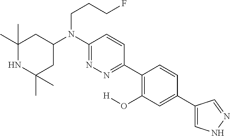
C1(C)(C)NC(C)(C)CC(N(C2=NN=C(C3=C(O[H])C=C(C4=CNN=C4)C=C3)C=C2)CCCF)C1
